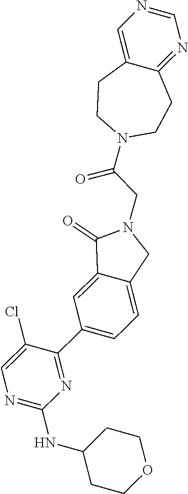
N1=C(NC2CCOCC2)N=C(C2=CC=C3C(=C2)C(=O)N(CC(N2CCC4=NC=NC=C4CC2)=O)C3)C(Cl)=C1
